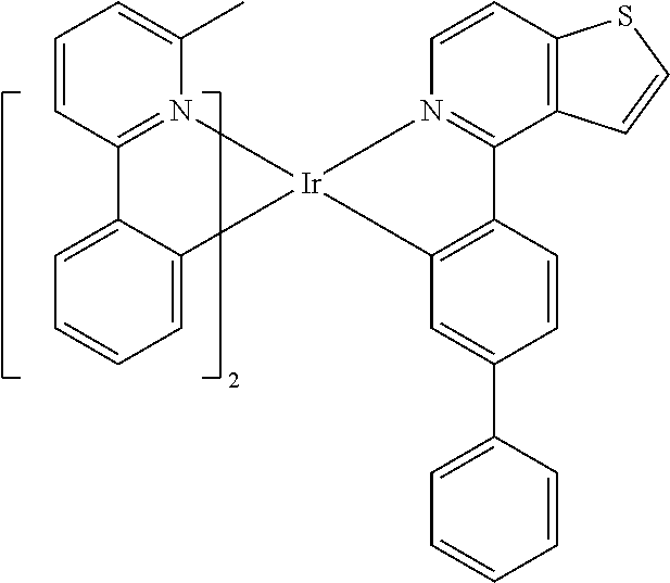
C1=C2C(=CC=C1)C[Ir]1(CN3=C2C=CC=C3C)CN2=C(C3=C(C=C2)SC=C3)C2=C(C=C(C3=CC=CC=C3)C=C2)C1
